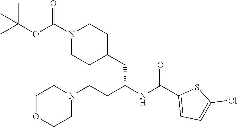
C1=C(C(NC(CCN2CCOCC2)CC2CCN(C(=O)OC(C)(C)C)CC2)=O)SC(Cl)=C1
